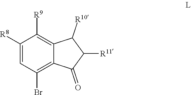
C1([R8])=CC(Br)=C2C(=C1[R9])C([R10])C([R11])C2=O
